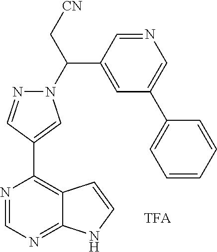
N1(C(C[CN])C2=CC(C3=CC=CC=C3)=CN=C2)N=CC(C2=C3C(=NC=N2)NC=C3)=C1
